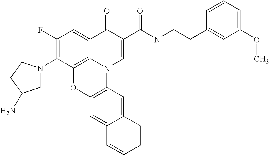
C1(F)=C(N2CC(N)CC2)C2=C3C(=C1)C(=O)C(C(NCCC1=CC(OC)=CC=C1)=O)=CN3C1=C(O2)C=C2C(=C1)C=CC=C2
